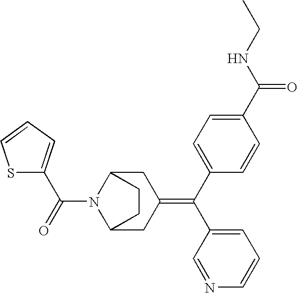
C1(C(NCC)=O)=CC=C(C(C2=CC=CN=C2)=C2CC3N(C(=O)C4=CC=CS4)C(C2)CC3)C=C1
